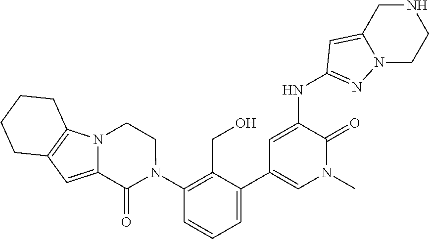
N(C1=CC(C2=CC=CC(N3CCN4C(=CC5=C4CCCC5)C3=O)=C2CO)=CN(C)C1=O)C1=NN2CCNCC2=C1
